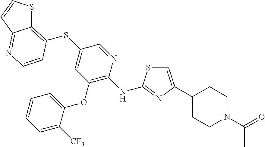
C1=C(C2CCN(C(=O)C)CC2)N=C(NC2=C(OC3=CC=CC=C3[CF3])C=C(SC3=C4SC=CC4=NC=C3)C=N2)S1
